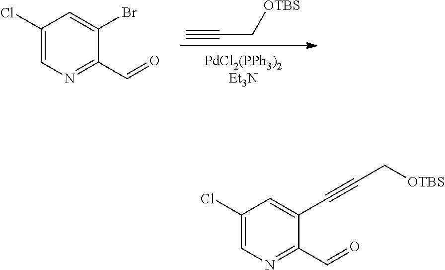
C#CC[OTBS].ClC1=CN=C(C=O)C(Br)=C1.ClC1=CN=C(C=O)C(C#CC[OTBS])=C1
